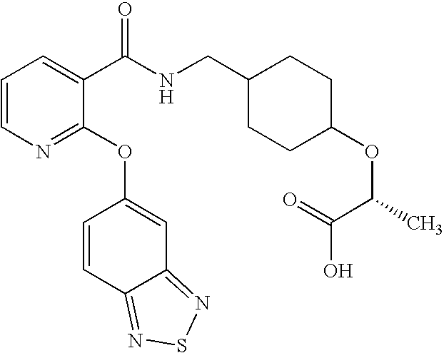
C1=CN=C(OC2=CC3=NSN=C3C=C2)C(C(NCC2CCC(OC(C(O)=O)C)CC2)=O)=C1
